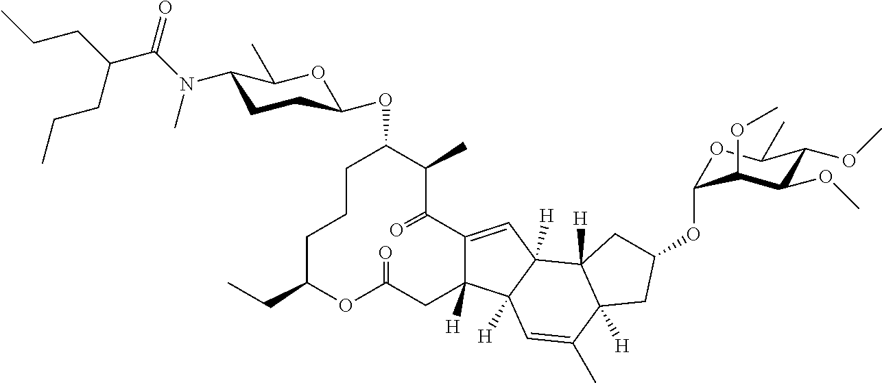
C1CCC(CC)OC(=O)CC2([H])C(=CC3([H])C2([H])C=C(C)C2([H])C3([H])CC(OC3OC(C)C(OC)C(OC)C3OC)C2)C(=O)C(C)C1OC1CCC(N(C)C(=O)C(CCC)CCC)C(C)O1
